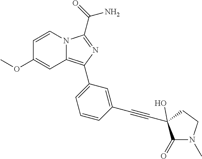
C1=CN2C(=C(C3=CC=CC(C#CC4(O)C(=O)N(C)CC4)=C3)N=C2C(N)=O)C=C1OC
